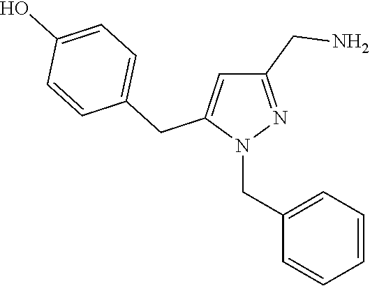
N1(CC2=CC=CC=C2)N=C(CN)C=C1CC1=CC=C(O)C=C1
